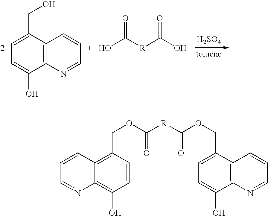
[H2SO4].C1=C(CO)C2=C(C(O)=C1)N=CC=C2.OC([R]C(O)=O)=O.C(C1=C2C(=C(O)C=C1)N=CC=C2)OC(=O)[R]C(=O)OCC1=CC=C(O)C2=C1C=CC=N2
